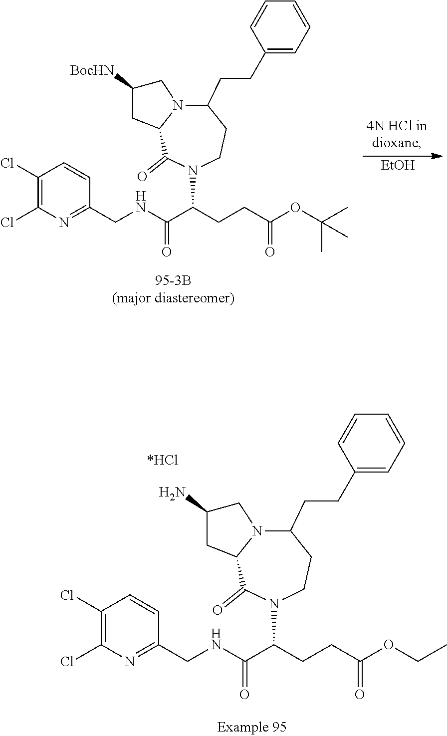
C1(Cl)=C(Cl)N=C(CNC(C(CCC(OC(C)(C)C)=O)N2CCC(CCC3=CC=CC=C3)N3C(C2=O)CC([BocHN])C3)=O)C=C1.[EtOH].C1(Cl)=C(Cl)N=C(CNC(C(CCC(OCC)=O)N2CCC(CCC3=CC=CC=C3)N3C(C2=O)CC(N)C3)=O)C=C1
